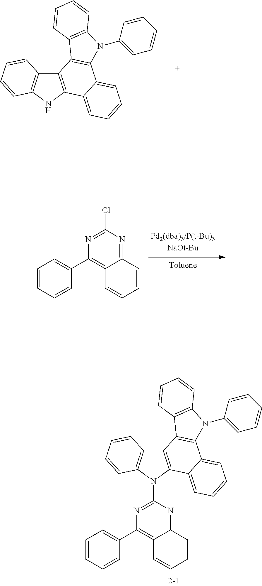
C12=C(NC3=C1C=CC=C3)C1=CC=CC=C1C1=C2C2=C(N1C1=CC=CC=C1)C=CC=C2.C12=C(N(C3=NC(C4=CC=CC=C4)=C4C(=N3)C=CC=C4)C3=C1C1=C(C4=CC=CC=C34)N(C3=CC=CC=C3)C3=C1C=CC=C3)C=CC=C2.C1=CC=CC(C2=C3C(=NC(Cl)=N2)C=CC=C3)=C1
